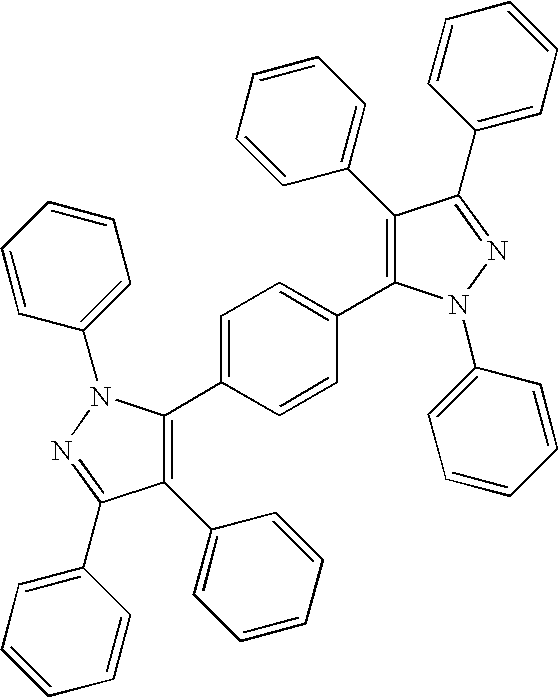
C1=C(C2=C(C3=CC=CC=C3)C(C3=CC=CC=C3)=NN2C2=CC=CC=C2)C=CC(C2=C(C3=CC=CC=C3)C(C3=CC=CC=C3)=NN2C2=CC=CC=C2)=C1
